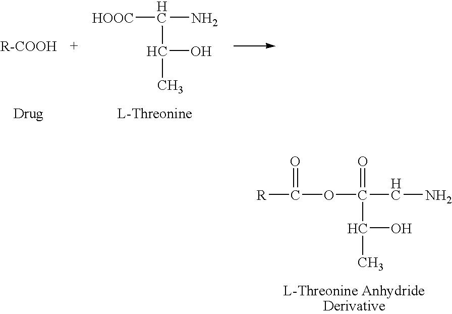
[HOOC]C(N)C(C)O.C(OC(=O)(CN)C(O)C)([R])=O
